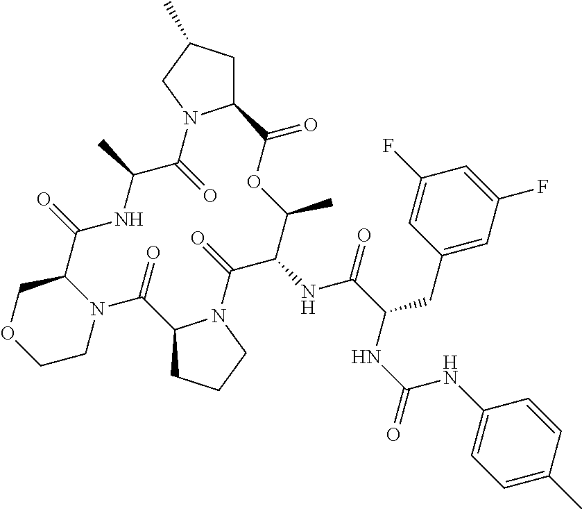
C12CCCN1C(=O)C(NC(=O)C(CC1=CC(F)=CC(F)=C1)NC(NC1=CC=C(C)C=C1)=O)C(C)OC(=O)C1CC(C)CN1C(=O)C(C)NC(=O)C1N(C2=O)CCOC1
